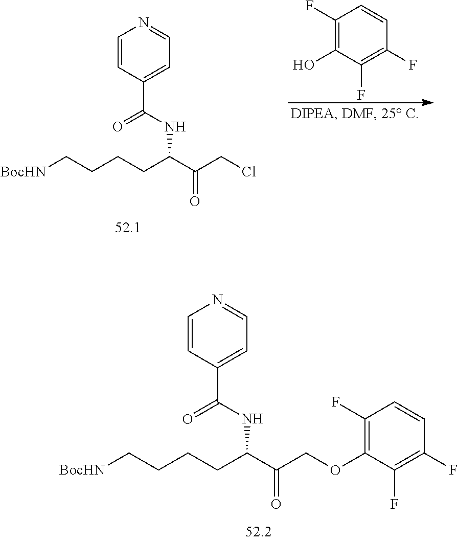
C1=CC(C(NC(C(=O)COC2=C(F)C=CC(F)=C2F)CCCC[BocHN])=O)=CC=N1.C1=CC(C(NC(C(=O)CCl)CCCC[BocHN])=O)=CC=N1.C1(F)=C(O)C(F)=C(F)C=C1
